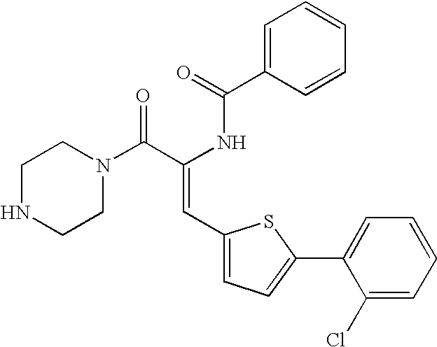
C1=C(C(=O)NC(C(N2CCNCC2)=O)=CC2=CC=C(C3=CC=CC=C3Cl)S2)C=CC=C1
